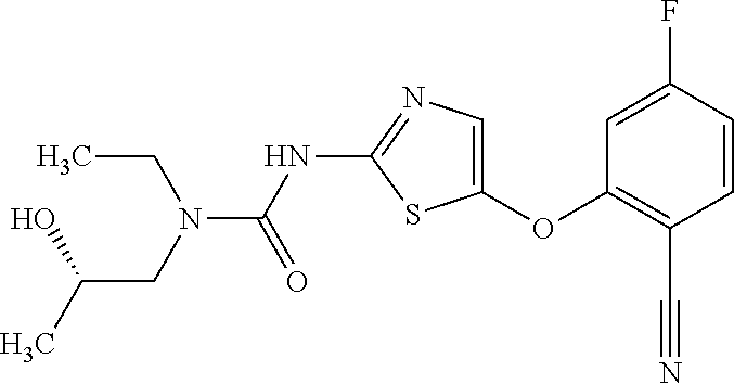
O(C1=CN=C(NC(=O)N(CC)CC(O)C)S1)C1=C(C#N)C=CC(F)=C1
